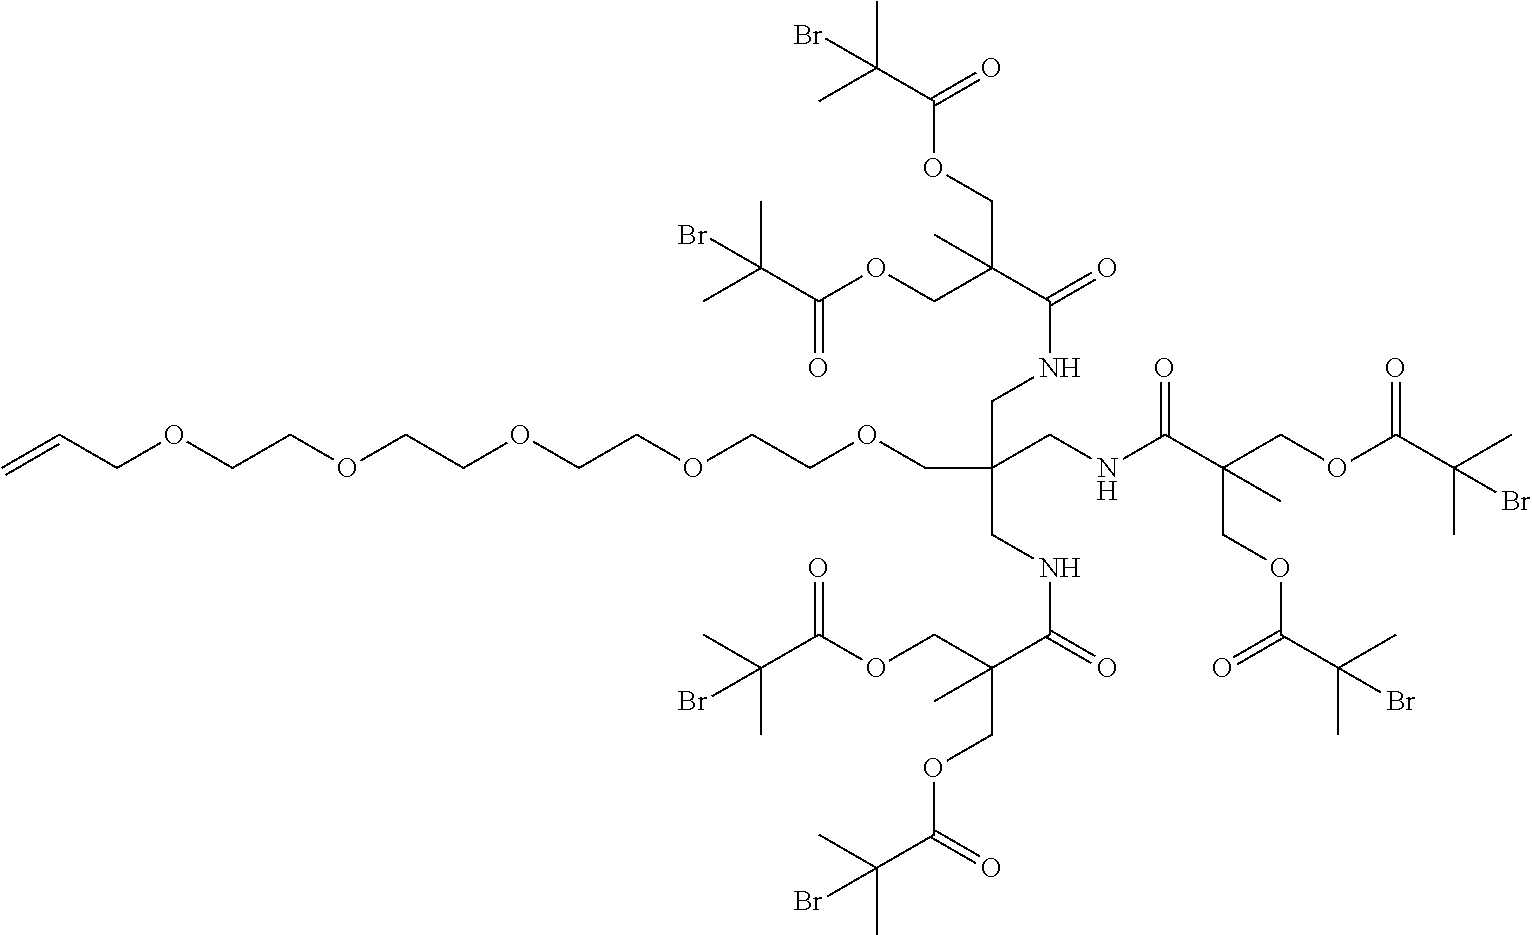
C=CCOCCOCCOCCOCCOCC(CNC(=O)C(COC(C(C)(C)Br)=O)(COC(C(C)(C)Br)=O)C)(CNC(=O)C(COC(C(C)(C)Br)=O)(COC(C(C)(C)Br)=O)C)CNC(C(COC(C(C)(C)Br)=O)(COC(=O)C(C)(C)Br)C)=O
